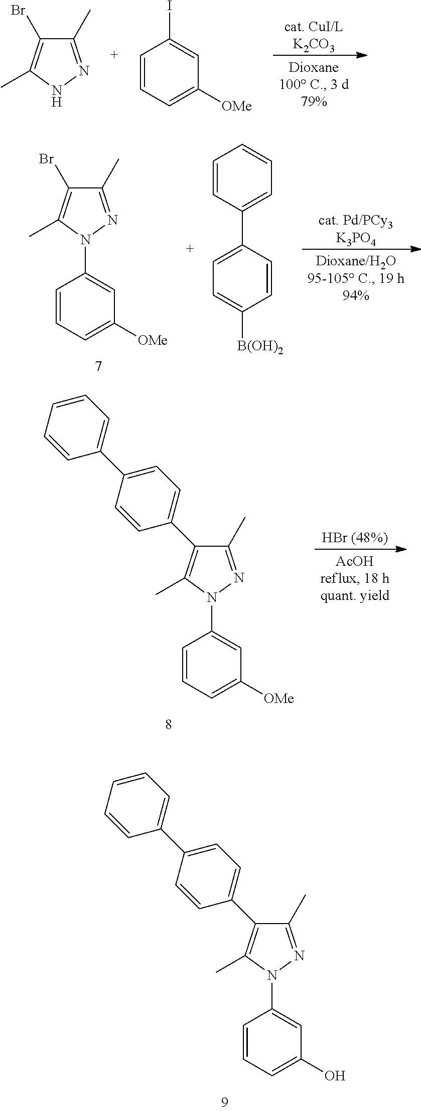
[cat. CuI/LK2CO3].C1(C)=NNC(C)=C1Br.C1=CC=C([OMe])C=C1I.C1=CC=C([OMe])C=C1N1C(C)=C(C2=CC=C(C3=CC=CC=C3)C=C2)C(C)=N1.[HBr (48%)].C1=CC=C([OMe])C=C1N1C(C)=C(Br)C(C)=N1.[cat. Pd/PCy3K3PO4].C1=CC(C2=CC=C([B(OH)2])C=C2)=CC=C1.C1=CC=C(O)C=C1N1C(C)=C(C2=CC=C(C3=CC=CC=C3)C=C2)C(C)=N1
